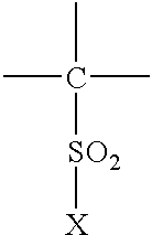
C([SO2][X])(C)(C)C
